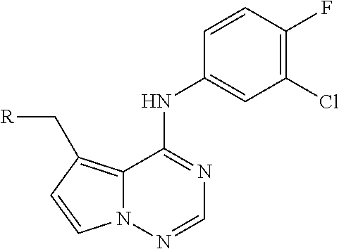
C12=C(C[R])C=CN1N=CN=C2NC1=CC(Cl)=C(F)C=C1
